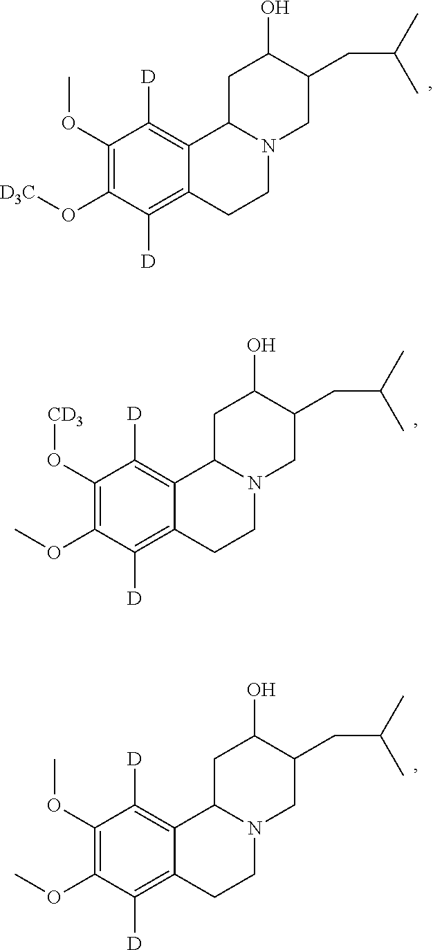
C1(OC)=C(O[D3C])C([D])=C2C(=C1[D])C1N(CC2)CC(CC(C)C)C(O)C1.C1(O[CD3])=C(OC)C([D])=C2C(=C1[D])C1N(CC2)CC(CC(C)C)C(O)C1.C1(OC)=C(OC)C([D])=C2C(=C1[D])C1N(CC2)CC(CC(C)C)C(O)C1
